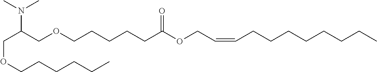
C(C(COCCCCCC(OCC=CCCCCCCCC)=O)N(C)C)OCCCCCC
